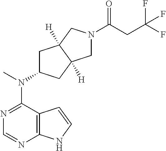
N1=C(N(C2CC3([H])C([H])(C2)CN(C(CC(F)(F)F)=O)C3)C)C2=C(N=C1)NC=C2
